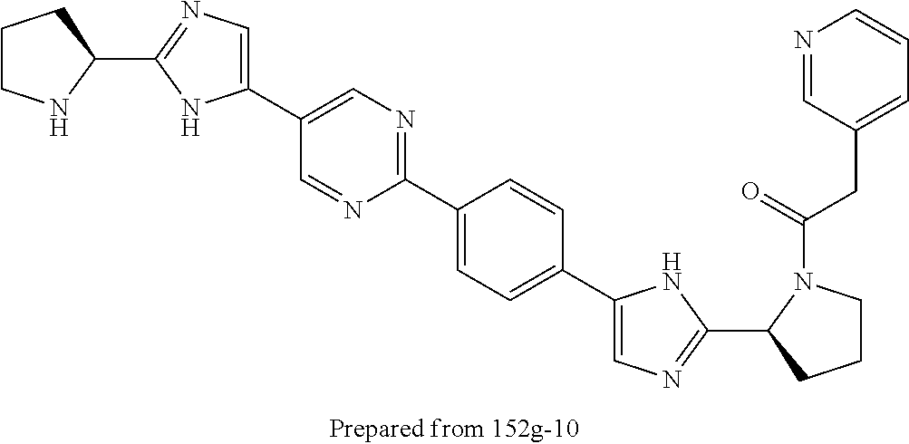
C1CNC(C2=NC=C(C3=CN=C(C4=CC=C(C5=CN=C(C6N(C(=O)CC7=CC=CN=C7)CCC6)N5)C=C4)N=C3)N2)C1
